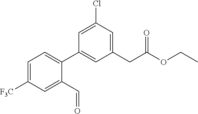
C1(CC(OCC)=O)=CC(Cl)=CC(C2=CC=C([F3C])C=C2C=O)=C1
